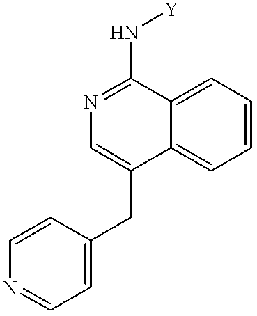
C1=C(CC2=CN=C(N[Y])C3=CC=CC=C23)C=CN=C1
